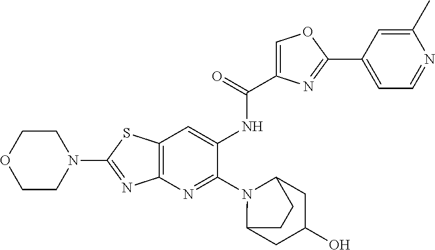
N1(C2=NC3=C(S2)C=C(NC(=O)C2=COC(C4=CC=NC(C)=C4)=N2)C(N2C4CC(O)CC2CC4)=N3)CCOCC1
